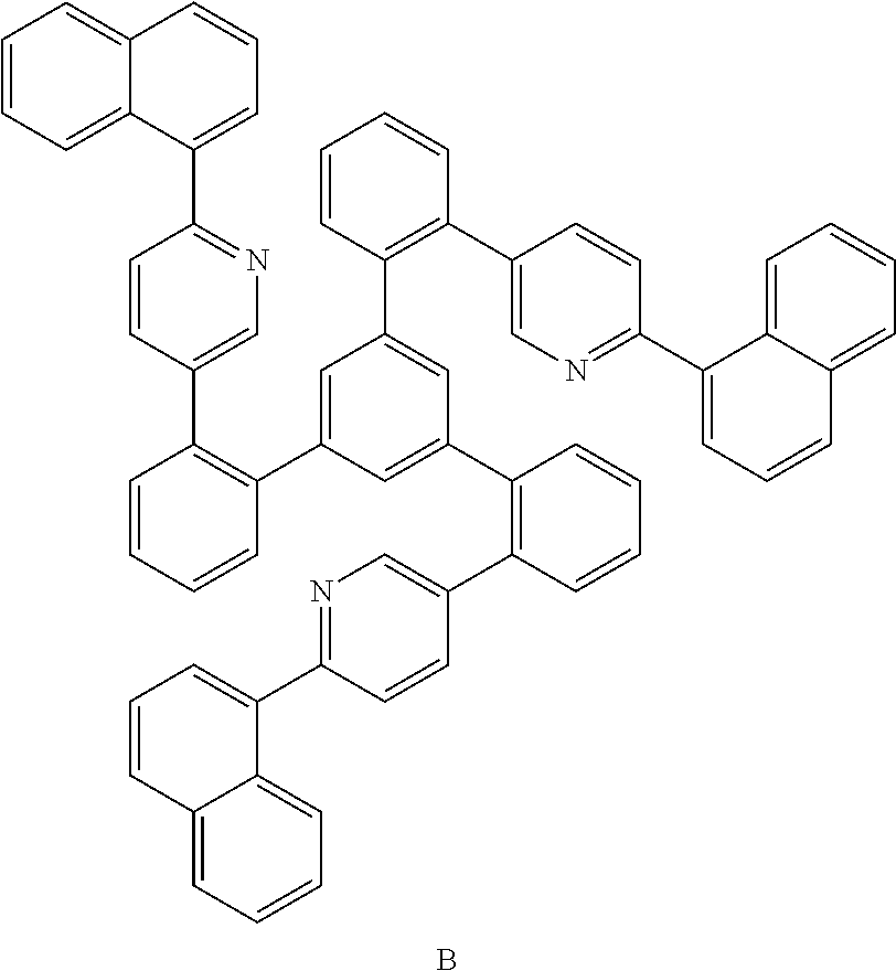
C1=CC=CC(C2=CC(C3=C(C4=CN=C(C5=CC=CC6=CC=CC=C56)C=C4)C=CC=C3)=CC(C3=C(C4=CN=C(C5=CC=CC6=CC=CC=C56)C=C4)C=CC=C3)=C2)=C1C1=CN=C(C2=CC=CC3=CC=CC=C32)C=C1.B
